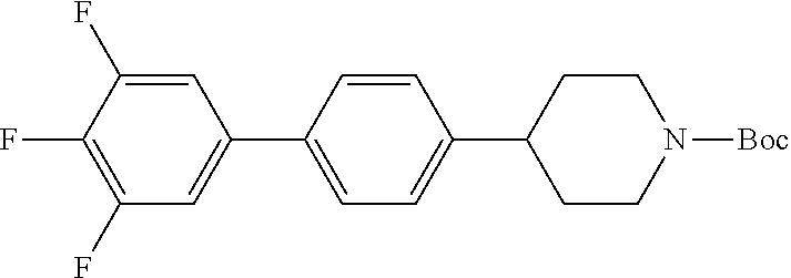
C1=C(F)C(F)=C(F)C=C1C1=CC=C(C2CCN([Boc])CC2)C=C1
